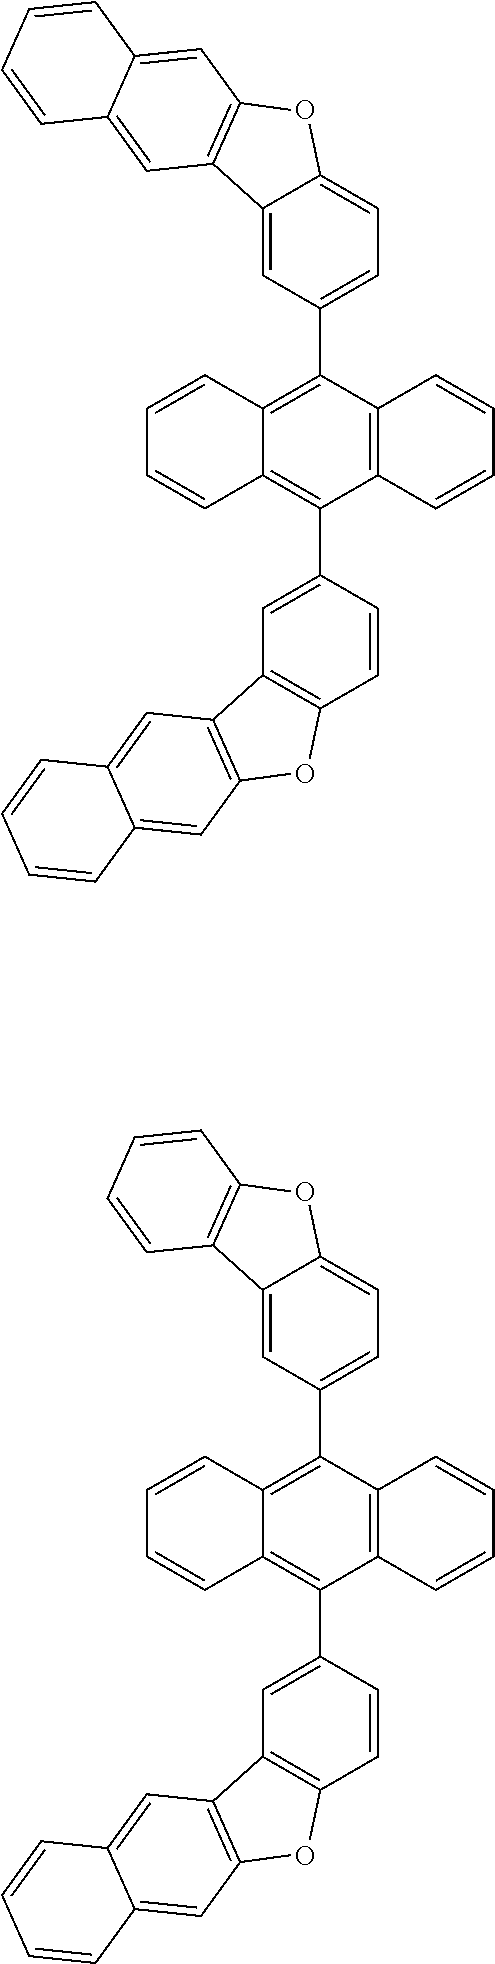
C12=CC(C3=C4C(=C(C5=CC6=C(C=C5)OC5=C6C=C6C(=C5)C=CC=C6)C5=C3C=CC=C5)C=CC=C4)=CC=C1OC1=C2C=C2C(=C1)C=CC=C2.C12=CC(C3=C4C(=C(C5=CC6=C(C=C5)OC5=C6C=C6C(=C5)C=CC=C6)C5=C3C=CC=C5)C=CC=C4)=CC=C1OC1=C2C=CC=C1
